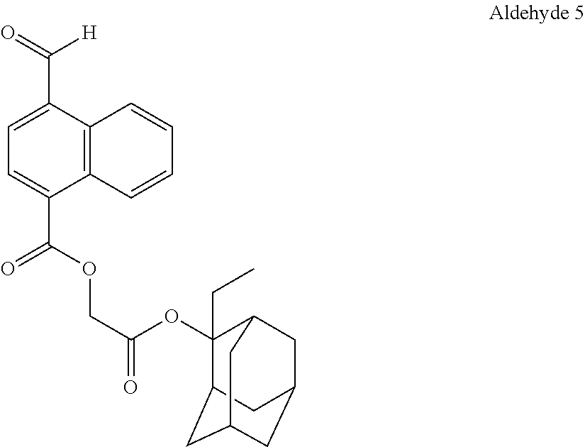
C([H])(=O)C1=CC=C(C(=O)OCC(=O)OC2(CC)C3CC4CC(CC2C4)C3)C2=C1C=CC=C2
